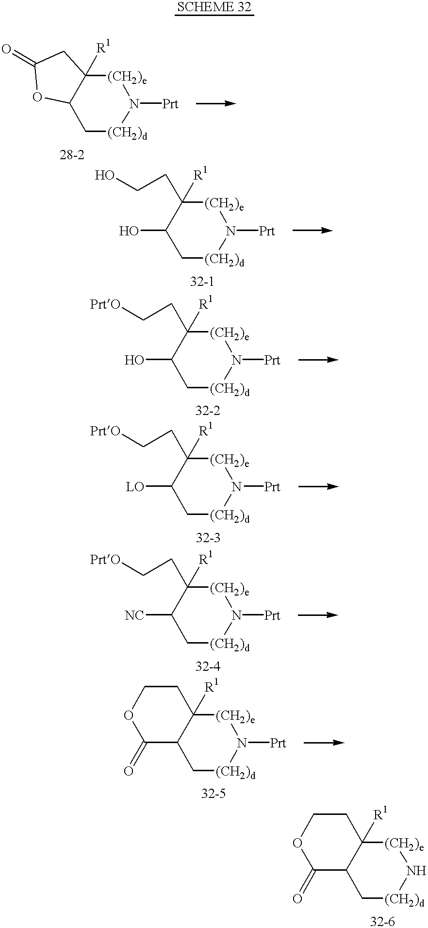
C12C[(CH2)d]N([Prt])[(CH2)e]C1([R1])CC(=O)O2.C12C[(CH2)d]N([Prt])[(CH2)e]C1([R1])CCOC2=O.C12C[(CH2)d]N[(CH2)e]C1([R1])CCOC2=O.C1(O)C[(CH2)d]N([Prt])[(CH2)e]C1([R1])CCO.C1(O)C[(CH2)d]N([Prt])[(CH2)e]C1([R1])CC[PrtO].C1([LO])C[(CH2)d]N([Prt])[(CH2)e]C1([R1])CC[PrtO].C1([NC])C[(CH2)d]N([Prt])[(CH2)e]C1([R1])CC[PrtO]
